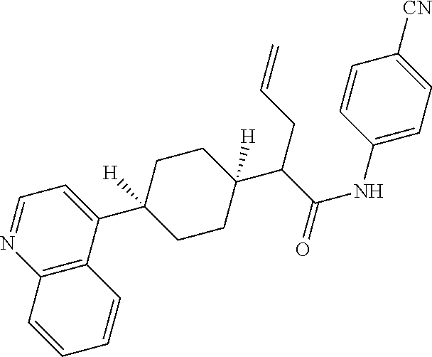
C1=NC2=C(C(C3([H])CCC(C(C(=O)NC4=CC=C([CN])C=C4)CC=C)([H])CC3)=C1)C=CC=C2
